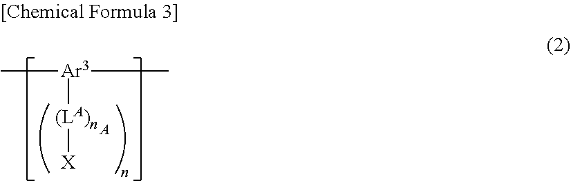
C[Ar3](C)[(LA)n][X].[A]
